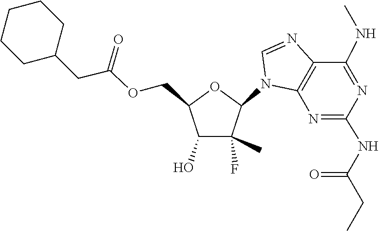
C1=NC2=C(N1C1C(C)(F)C(O)C(COC(CC3CCCCC3)=O)O1)N=C(NC(=O)CC)N=C2NC
